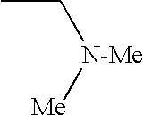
CC[N-Me][Me]
